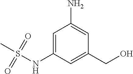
C1=C(NS(=O)(=O)C)C=C(CO)C=C1N
